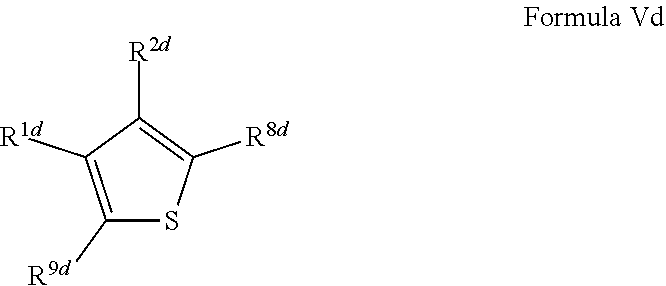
C1([R9d])=C([R1d])C([R2d])=C([R8d])S1
